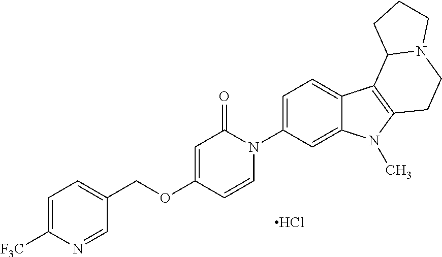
Cl.O(C1=CC(=O)N(C2=CC=C3C(=C2)N(C)C2=C3C3N(CC2)CCC3)C=C1)CC1=CC=C([F3C])N=C1
